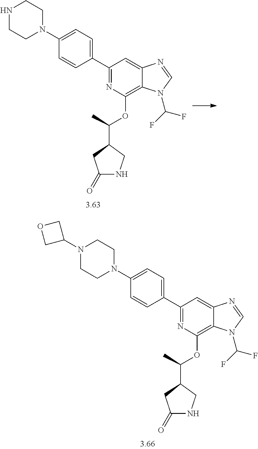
N1(C2COC2)CCN(C2=CC=C(C3=NC(OC(C)C4CNC(=O)C4)=C4C(=C3)N=CN4C(F)F)C=C2)CC1.N1CCN(C2=CC=C(C3=NC(OC(C)C4CNC(=O)C4)=C4C(=C3)N=CN4C(F)F)C=C2)CC1
